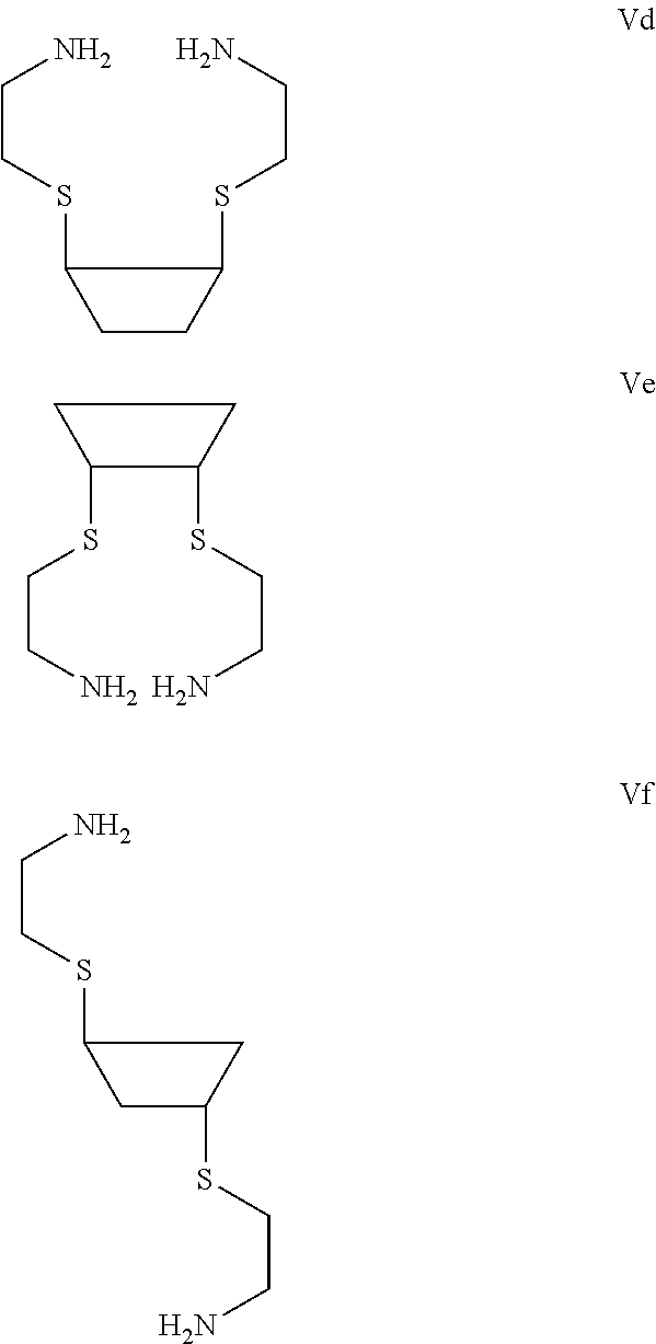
C1CC(SCCN)C1SCCN.C1(SCCN)C(SCCN)CC1.C1(SCCN)CC(SCCN)C1
